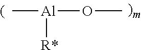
C[Al](OC)[R*]
